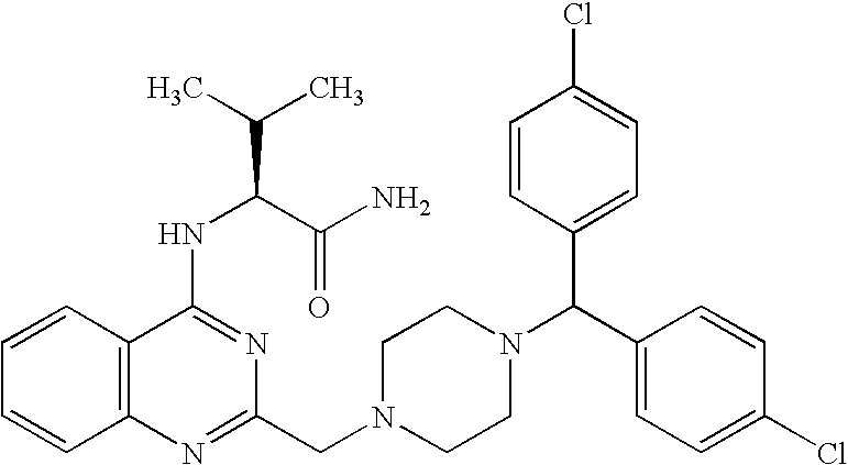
C1=CC2=C(C=C1)N=C(CN1CCN(C(C3=CC=C(Cl)C=C3)C3=CC=C(Cl)C=C3)CC1)N=C2NC(C(C)C)C(N)=O
